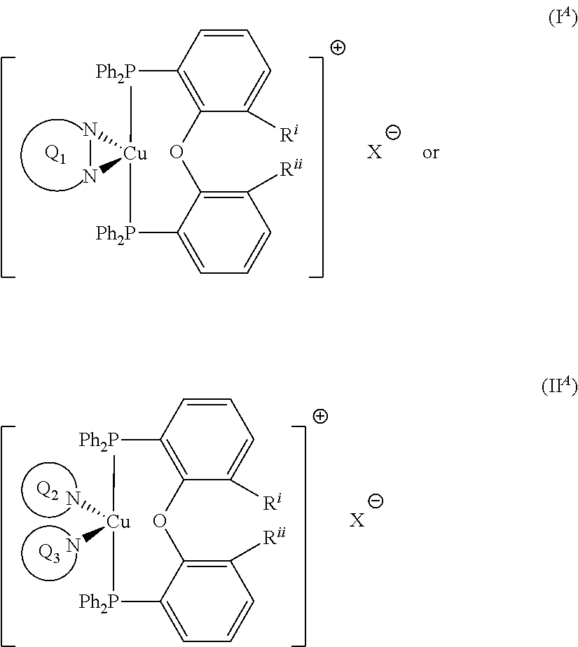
C1=CC2=C(C([Ri])=C1)OC1=C([Rii])C=CC=C1[Ph2P][Cu]1([Ph2P]2)NN1.[Q1].[X].[X].[Q2].[Q3].C1=CC2=C(C([Ri])=C1)OC1=C([Rii])C=CC=C1[Ph2P][Cu](N)(N)[Ph2P]2
